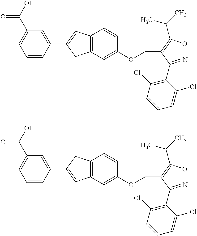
C1(C2=CC3=C(C2)C=C(OCC2=C(C(C)C)ON=C2C2=C(Cl)C=CC=C2Cl)C=C3)=CC(C(O)=O)=CC=C1.C1(C2=CC3=C(C2)C=CC(OCC2=C(C(C)C)ON=C2C2=C(Cl)C=CC=C2Cl)=C3)=CC(C(O)=O)=CC=C1
